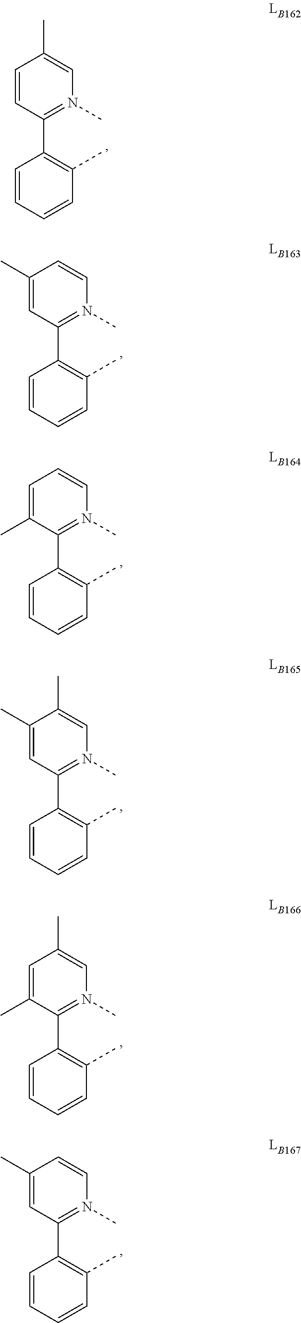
C1=CC(C2=C(C)C=CC=C2)=N(C)C=C1C.C1(C)=CC(C2=C(C)C=CC=C2)=N(C)C=C1.C1=C(C)C(C2=C(C)C=CC=C2)=N(C)C=C1.C1(C)=CC(C2=C(C)C=CC=C2)=N(C)C=C1C.C1=C(C)C(C2=C(C)C=CC=C2)=N(C)C=C1C.C1(C)=CC(C2=C(C)C=CC=C2)=N(C)C=C1
